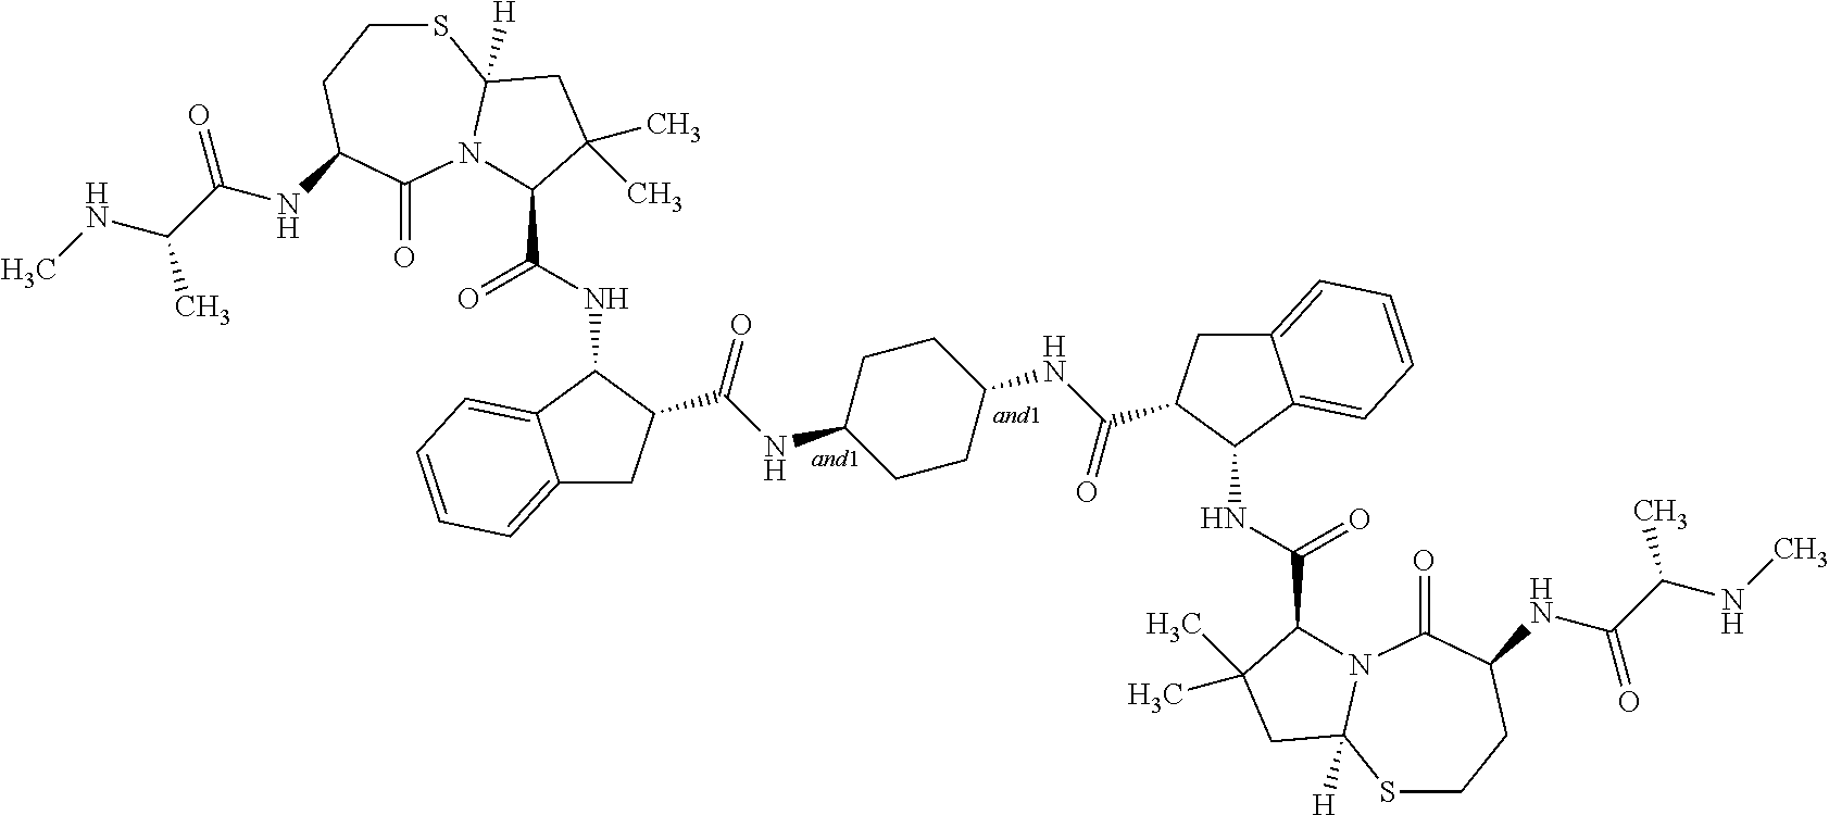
S1CCC(NC(=O)C(NC)C)C(=O)N2C1([H])CC(C)(C)C2C(NC1C2=CC=CC=C2CC1C(NC1CCC(NC(C2C(NC(C3N4C(=O)C(NC(=O)C(NC)C)CCSC4([H])CC3(C)C)=O)C3=CC=CC=C3C2)=O)CC1)=O)=O
